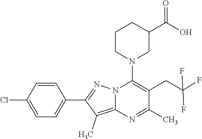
C1=CC(Cl)=CC=C1C1=NN2C(=C1C)N=C(C)C(CC(F)(F)F)=C2N1CC(C(O)=O)CCC1
